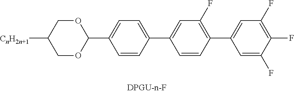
C1OC(C2=CC=C(C3=CC(F)=C(C4=CC(F)=C(F)C(F)=C4)C=C3)C=C2)OCC1[CnH2n+1]
